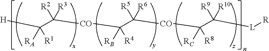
[H]C(C([R3])([R2])[CO]C([RB])([R4])C([R6])([R5])[CO]C(C([L][R])([R10])[R9])([RC])[R8])([RA])[R1]
